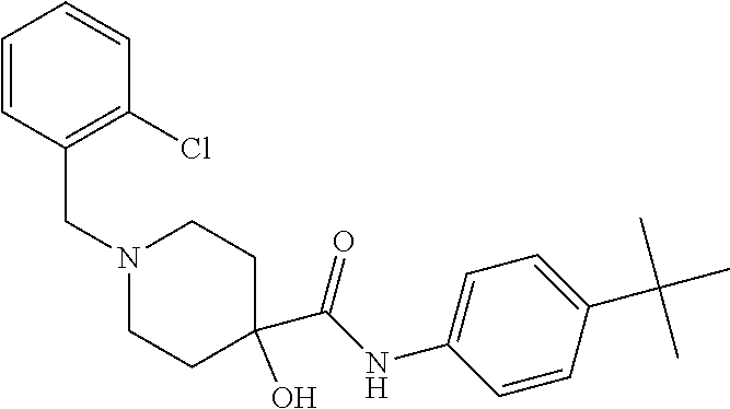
C(N1CCC(C(NC2=CC=C(C(C)(C)C)C=C2)=O)(O)CC1)C1=C(Cl)C=CC=C1
